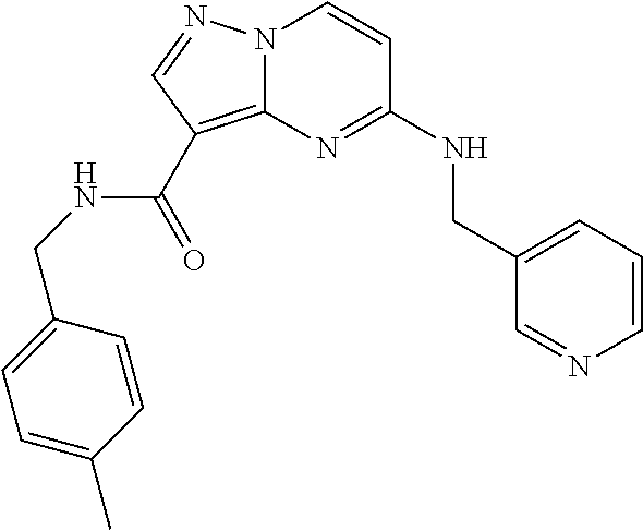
C1=CC=C(CNC2=NC3=C(C(NCC4=CC=C(C)C=C4)=O)C=NN3C=C2)C=N1
